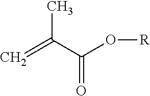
CC(C(O[R])=O)=C
